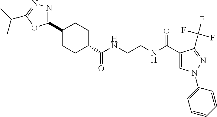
C1CC(C(NCCNC(C2=CN(C3=CC=CC=C3)N=C2C(F)(F)F)=O)=O)CCC1C1=NN=C(C(C)C)O1
